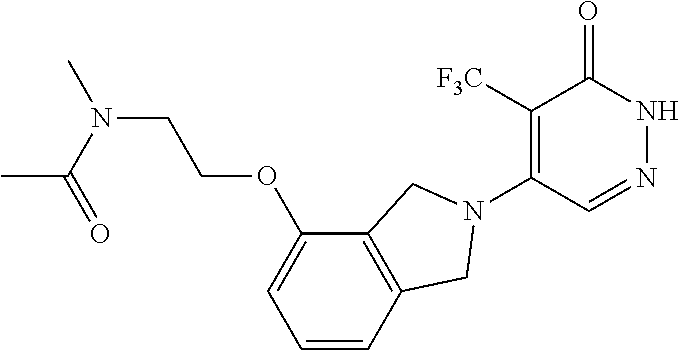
C1([F3C])=C(N2CC3=C(C(OCCN(C(=O)C)C)=CC=C3)C2)C=NNC1=O
